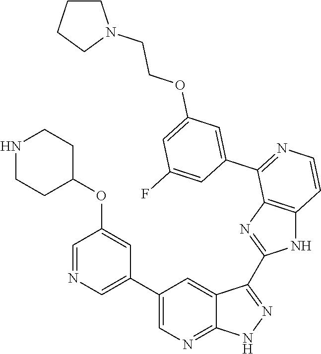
C1=NC=C(C2=CN=C3C(=C2)C(C2=NC4=C(N2)C=CN=C4C2=CC(OCCN4CCCC4)=CC(F)=C2)=NN3)C=C1OC1CCNCC1
